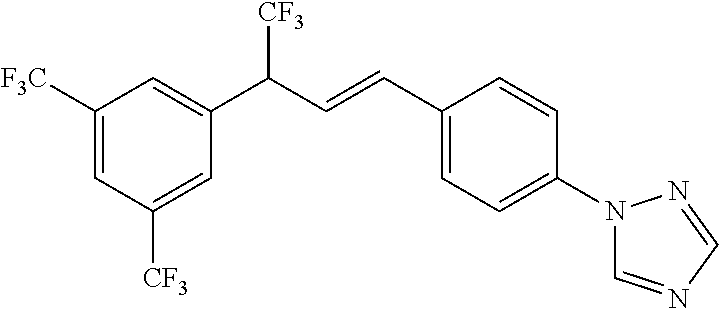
C1([CF3])=CC(C(C=CC2=CC=C(N3C=NC=N3)C=C2)[CF3])=CC([F3C])=C1
